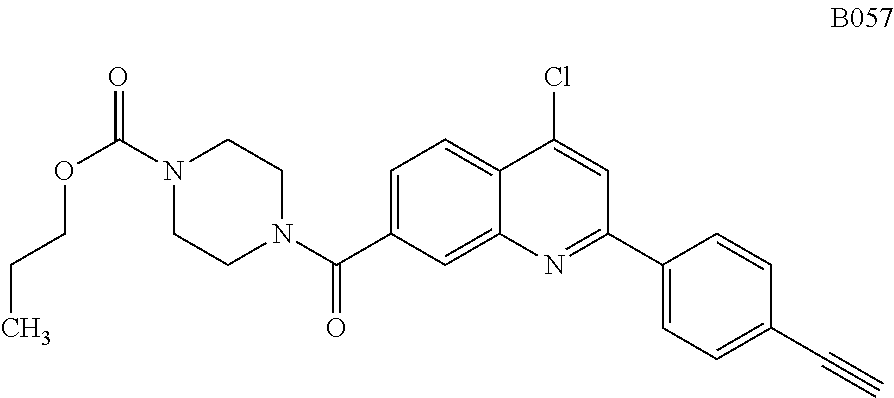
C1=C(C(N2CCN(C(=O)OCCC)CC2)=O)C=C2C(=C1)C(Cl)=CC(C1=CC=C(C#C)C=C1)=N2
